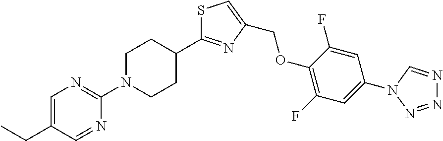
C1=C(CC)C=NC(N2CCC(C3=NC(COC4=C(F)C=C(N5C=NN=N5)C=C4F)=CS3)CC2)=N1
